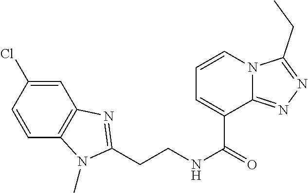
C(CNC(=O)C1=CC=CN2C1=NN=C2CC)C1=NC2=C(C=CC(Cl)=C2)N1C
